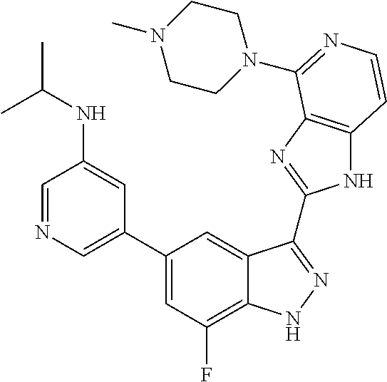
C1=C(C2=CC(F)=C3C(=C2)C(C2=NC4=C(N2)C=CN=C4N2CCN(C)CC2)=NN3)C=C(NC(C)C)C=N1
